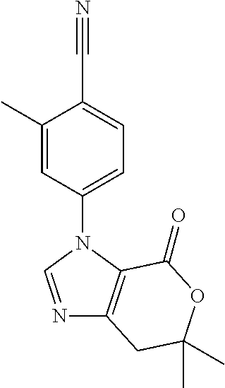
C1(N2C=NC3=C2C(=O)OC(C)(C)C3)=CC=C(C#N)C(C)=C1
